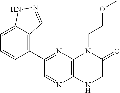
C1(C2=NC3=C(N=C2)NCC(=O)N3CCOC)=C2C(=CC=C1)NN=C2
